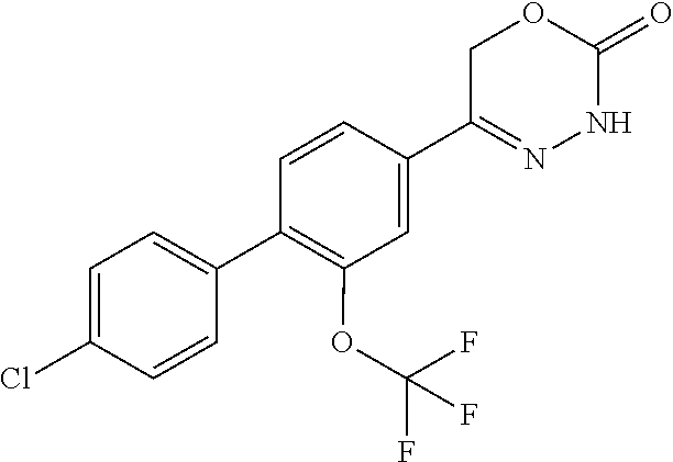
C1(C2=C(OC(F)(F)F)C=C(C3=NNC(=O)OC3)C=C2)=CC=C(Cl)C=C1
